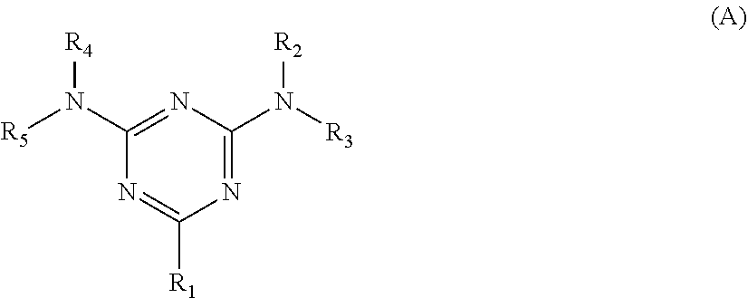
C1(N([R5])[R4])=NC(N([R3])[R2])=NC([R1])=N1
